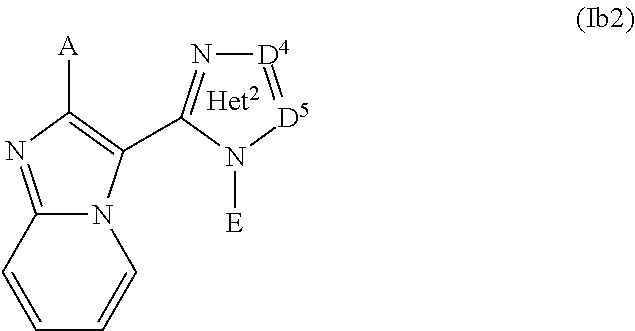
[D4]1=[D5]N([E])C(C2=C([A])N=C3N2C=CC=C3)=N1
